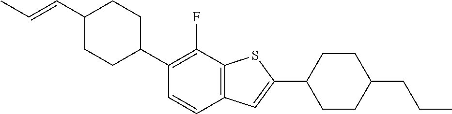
CC=CC1CCC(C2=C(F)C3=C(C=C2)C=C(C2CCC(CCC)CC2)S3)CC1
